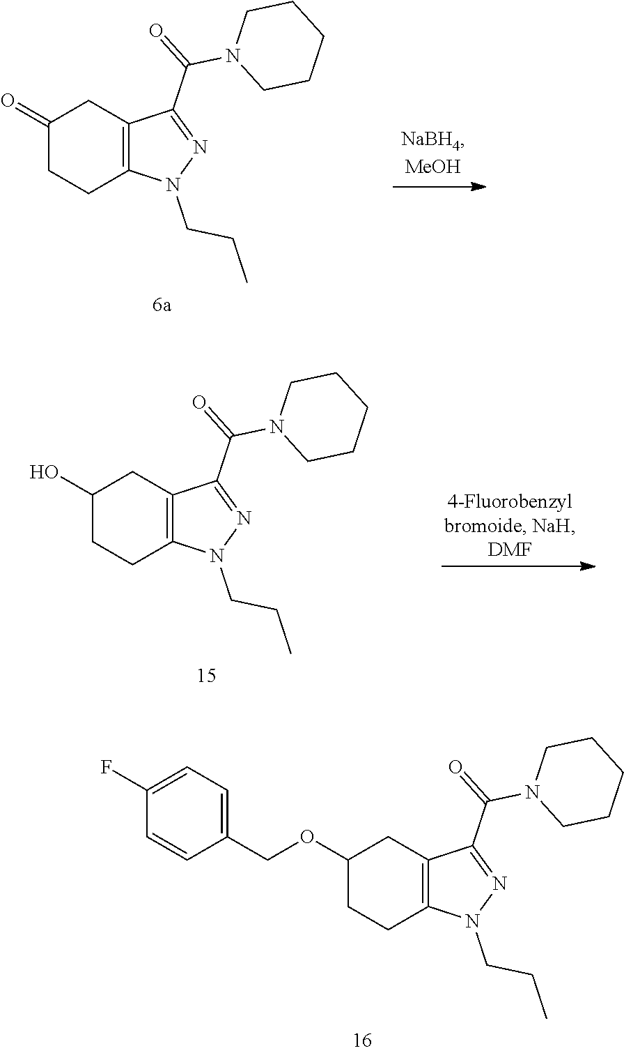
C1(OCC2=CC=C(F)C=C2)CCC2=C(C1)C(C(=O)N1CCCCC1)=NN2CCC.C1(=O)CCC2=C(C1)C(C(=O)N1CCCCC1)=NN2CCC.C1(O)CCC2=C(C1)C(C(=O)N1CCCCC1)=NN2CCC
